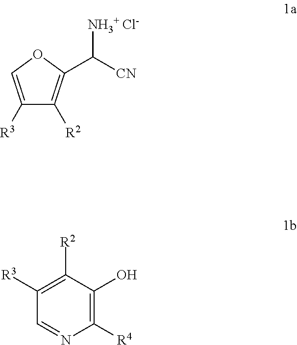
[R3]C1=COC(C([NH3+ Cl-])[CN])=C1[R2].[R2]C1=C([R3])C=NC([R4])=C1O
